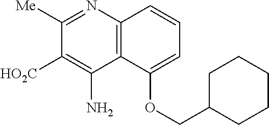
C1([Me])=NC2=C(C(N)=C1[HO2C])C(OCC1CCCCC1)=CC=C2
